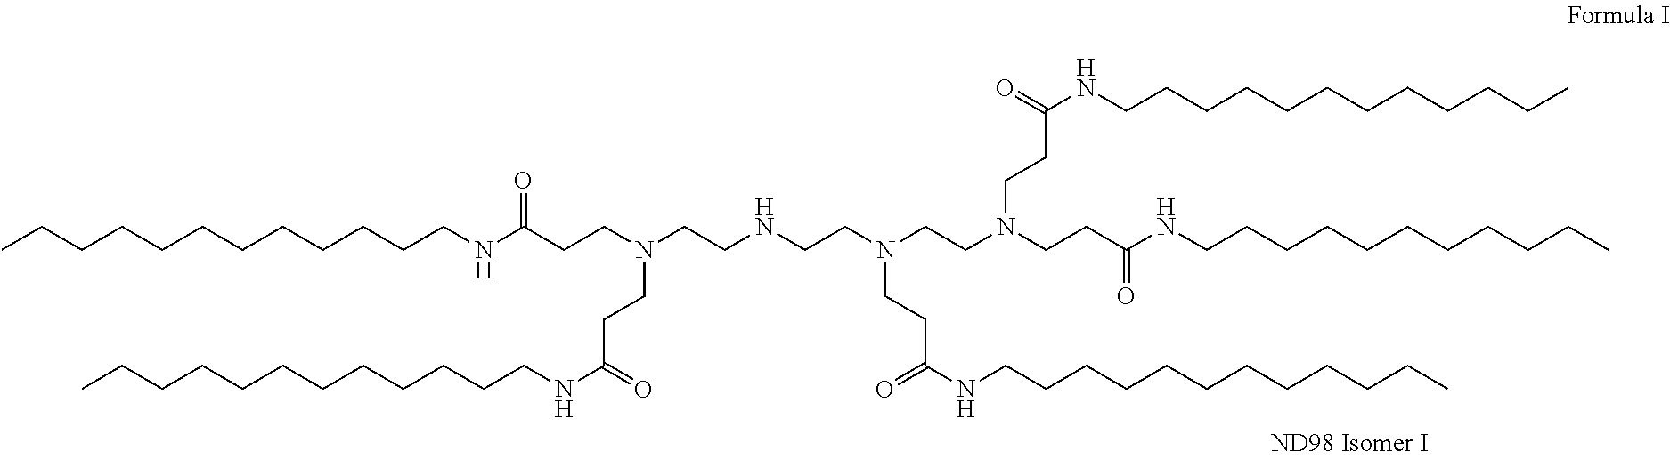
CCCCCCCCCCCCNC(CCN(CCNCCN(CCN(CCC(NCCCCCCCCCCC)=O)CCC(NCCCCCCCCCCCC)=O)CCC(NCCCCCCCCCCCC)=O)CCC(NCCCCCCCCCCCC)=O)=O
